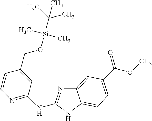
C12=CC(C(OC)=O)=CC=C1NC(NC1=NC=CC(CO[Si](C(C)(C)C)(C)C)=C1)=N2
